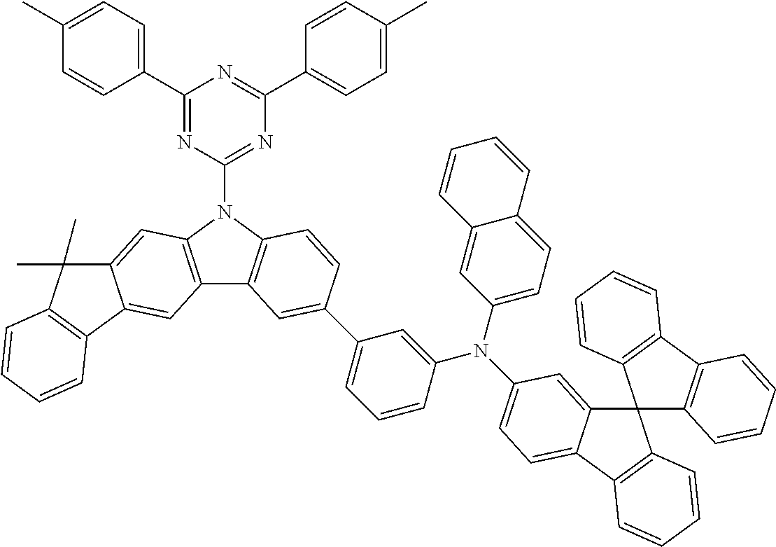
C1(C2=CC=C(C)C=C2)=NC(N2C3=C(C4=C2C=C2C(=C4)C4=C(C2(C)C)C=CC=C4)C=C(C2=CC=CC(N(C4=CC=C5C(=C4)C=CC=C5)C4=CC=C5C(=C4)C4(C6=C5C=CC=C6)C5=C(C6=C4C=CC=C6)C=CC=C5)=C2)C=C3)=NC(C2=CC=C(C)C=C2)=N1
